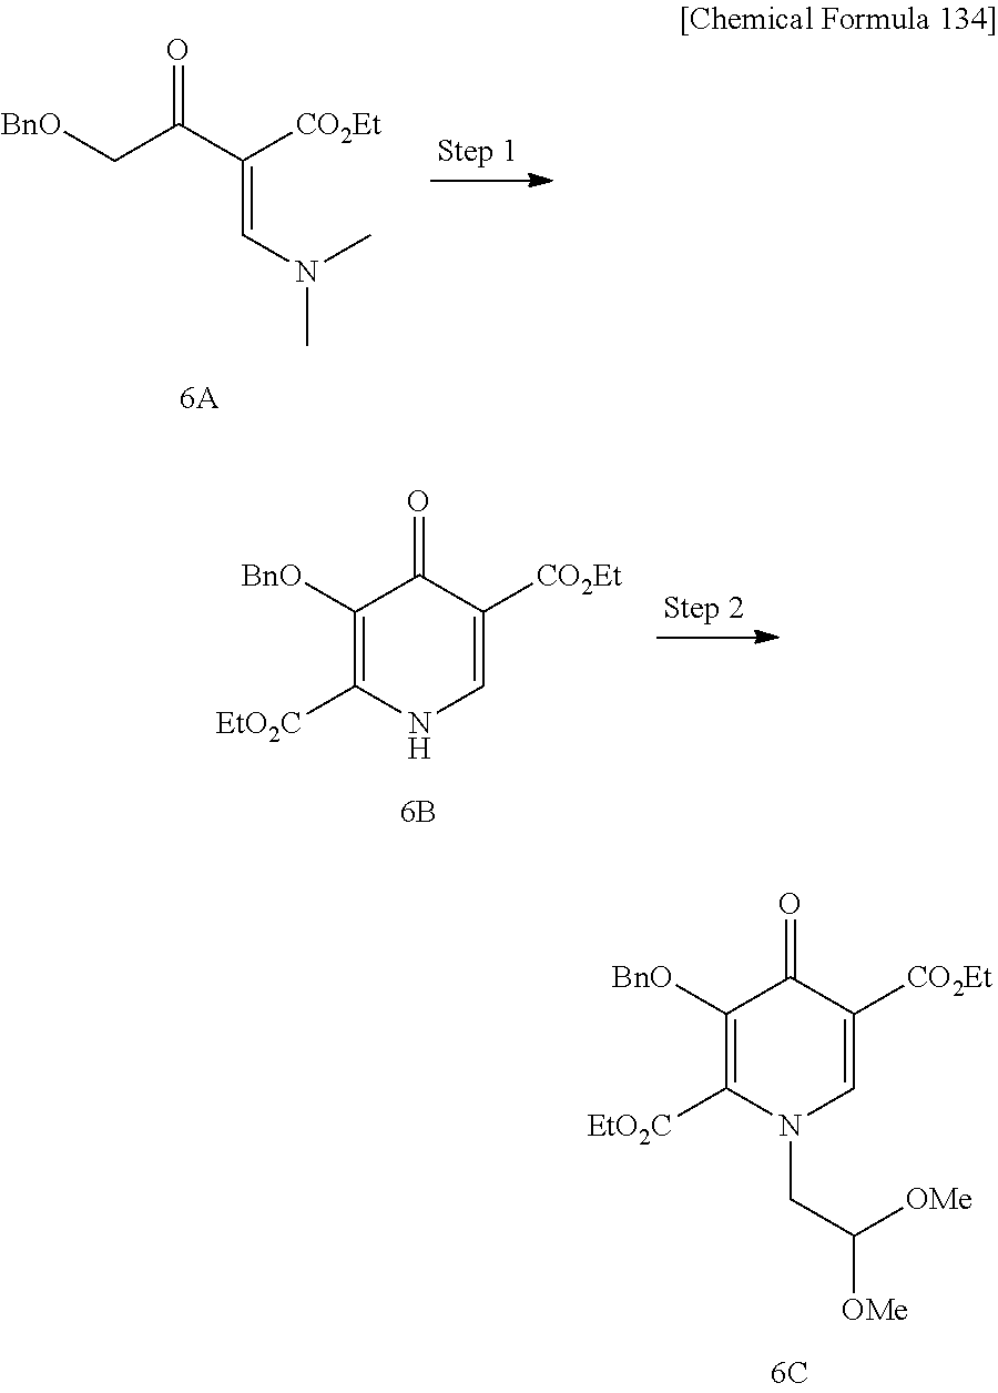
[BnO]CC(C([CO2Et])=CN(C)C)=O.[6A].C1([BnO])=C([EtO2C])NC=C([CO2Et])C1=O.C1([BnO])=C([EtO2C])N(CC([OMe])[OMe])C=C([CO2Et])C1=O
